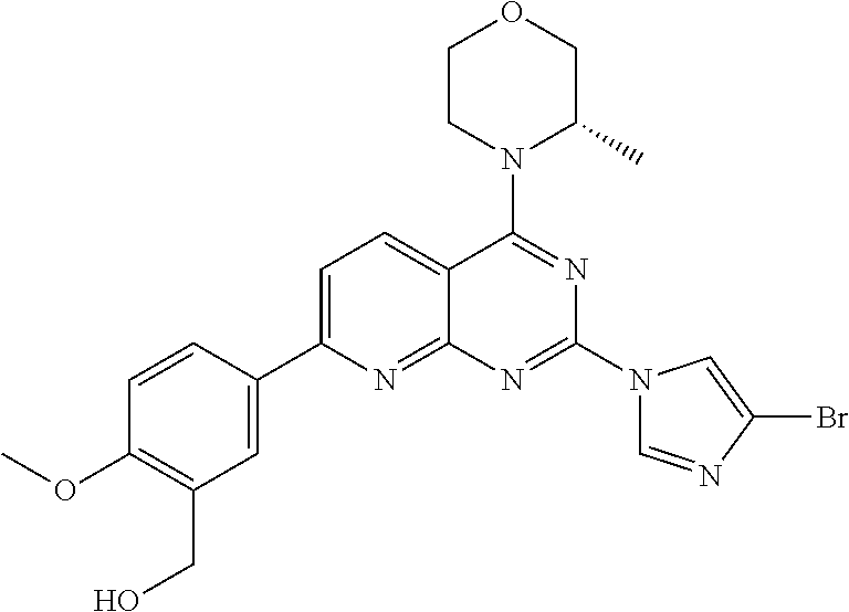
C1=C(C2=CC(CO)=C(OC)C=C2)N=C2C(=C1)C(N1C(C)COCC1)=NC(N1C=NC(Br)=C1)=N2
